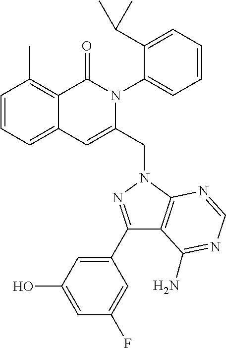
C1=CC=C2C(=C1C)C(=O)N(C1=CC=CC=C1C(C)C)C(CN1C3=C(C(C4=CC(O)=CC(F)=C4)=N1)C(N)=NC=N3)=C2
